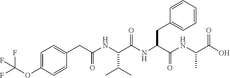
C(C(NC(C(NC(C(NC(C(O)=O)C)=O)CC1=CC=CC=C1)=O)C(C)C)=O)C1=CC=C(OC(F)(F)F)C=C1
